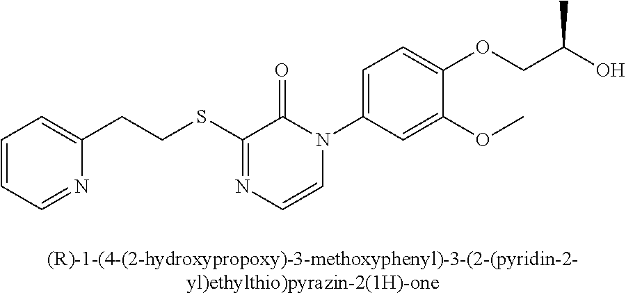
C(SC1=NC=CN(C2=CC=C(OCC(O)C)C(OC)=C2)C1=O)CC1=CC=CC=N1
